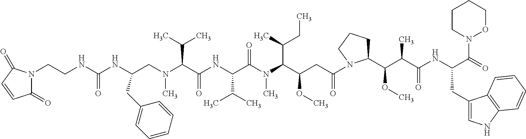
N(C(C(N(C(C(CC(N1C(C(C(C(NC(C(=O)N2OCCCC2)CC2=CNC3=C2C=CC=C3)=O)C)OC)CCC1)=O)OC)C(C)CC)C)=O)C(C)C)C(C(N(CC(NC(NCCN1C(=O)C=CC1=O)=O)CC1=CC=CC=C1)C)C(C)C)=O
